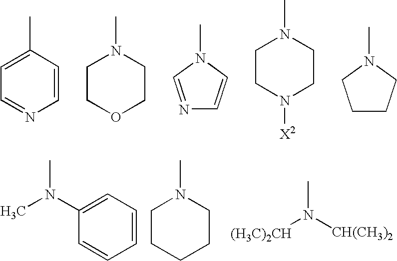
C1=CC(C)=CC=N1.C1CN(C)CCO1.N1=CN(C)C=C1.C1CN(C)CCN1[X2].C1CCN(C)C1.C1=CC=C(N(C)C)C=C1.C1CCCCN1C.CN([(H3C)2CH])[CH(CH3)2]
